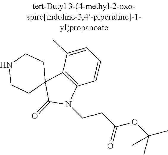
N1CCC2(CC1)C(=O)N(CCC(OC(C)(C)C)=O)C1=C2C(C)=CC=C1
